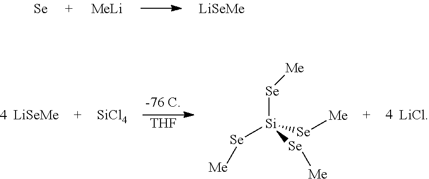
[Se].[MeLi].[LiSeMe].[THF].[LiSeMe].[LiCl].[SiCl4].[Se]([Si]([Se][Me])([Se][Me])[Se][Me])[Me]
